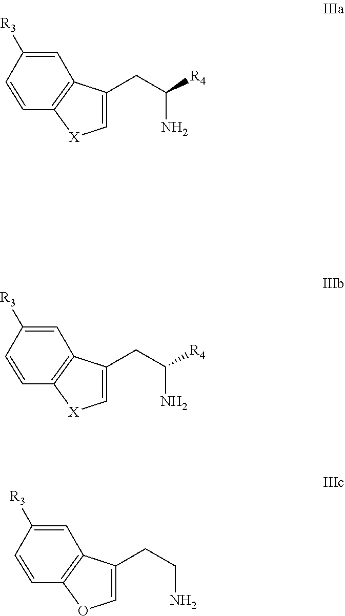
C1=C(CC(N)[R4])C2=C([X]1)C=CC([R3])=C2.C1=C(CC(N)[R4])C2=C([X]1)C=CC([R3])=C2.C1=C(CCN)C2=C(O1)C=CC([R3])=C2
